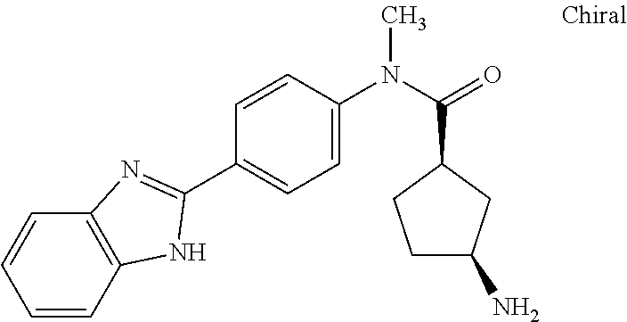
C1=CC2=C(C=C1)N=C(C1=CC=C(N(C(=O)C3CCC(N)C3)C)C=C1)N2
